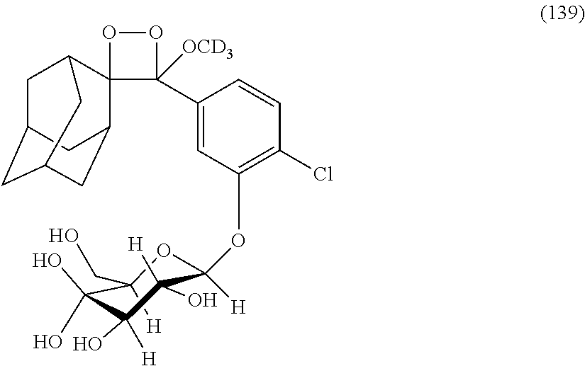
C1C2CC3CC(C4(C1C3)C(C1=CC(OC3([H])OC(CO)([H])C(O)(O)C(O)([H])C3([H])O)=C(Cl)C=C1)([OCD3])OO4)C2
